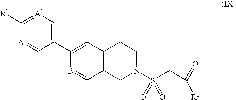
[A1]1=C([R1])[A]=CC(C2=CC3=C(C=B2)CN(S(CC(=O)[R2])(=O)=O)CC3)=C1
